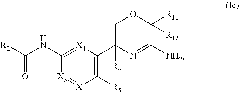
[X3]1=[X4]C([R5])=C(C2([R6])N=C([NH2])C([R11])([R12])OC2)[X1]=C1NC([R2])=O
